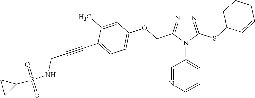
C1=C(C)C(C#CCNS(C2CC2)(=O)=O)=CC=C1OCC1=NN=C(SC2C=CCCC2)N1C1=CC=CN=C1
